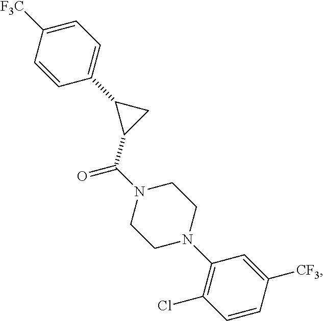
O=C(N1CCN(C2=C(Cl)C=CC([CF3])=C2)CC1)C1CC1C1=CC=C([F3C])C=C1
